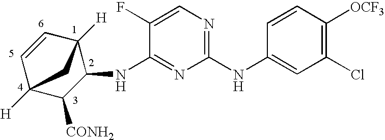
C1(NC2=CC(Cl)=C([OCF3])C=C2)=NC=C(F)C(NC2C3([H])C=CC([H])(C2[CONH2])C3)=N1
